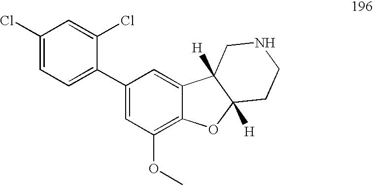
C1(Cl)=CC=C(C2=CC(OC)=C3C(=C2)C2([H])C([H])(O3)CCNC2)C(Cl)=C1
